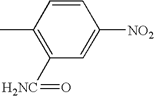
C1([H2NC]=O)=C(C)C=CC([NO2])=C1
